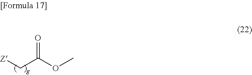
C(C(OC)=O)[Z]
